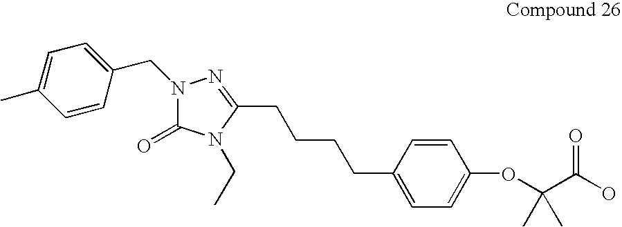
C1=CC(CCCCC2=NN(CC3=CC=C(C)C=C3)C(=O)N2CC)=CC=C1OC(C(O)=O)(C)C
